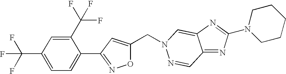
C(C1=CC(C2=CC=C(C(F)(F)F)C=C2C(F)(F)F)=NO1)N1C=C2C(=NC(N3CCCCC3)=N2)C=N1
